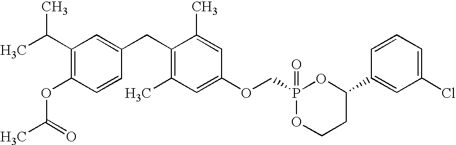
C1(C(C)C)=C(OC(C)=O)C=CC(CC2=C(C)C=C(OCP3(=O)OCCC(C4=CC(Cl)=CC=C4)O3)C=C2C)=C1
